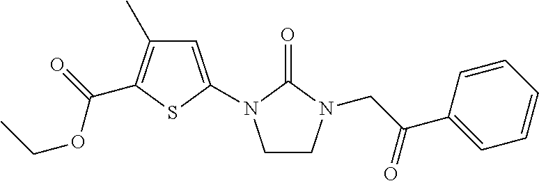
C1=C(N2CCN(CC(C3=CC=CC=C3)=O)C2=O)SC(C(OCC)=O)=C1C
